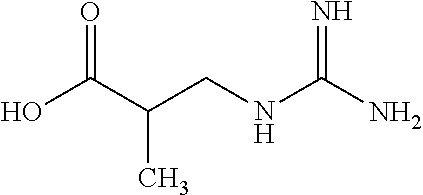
OC(C(CNC(N)=N)C)=O
